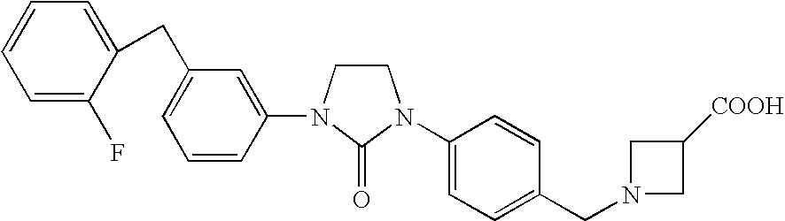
C1CN(C2=CC(CC3=CC=CC=C3F)=CC=C2)C(=O)N1C1=CC=C(CN2CC([COOH])C2)C=C1
